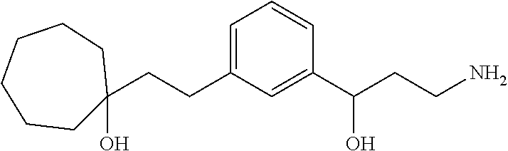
C(CC1=CC=CC(C(CCN)O)=C1)C1(O)CCCCCC1
